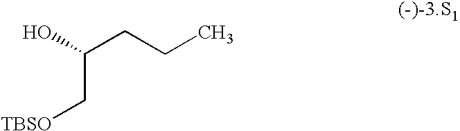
[TBSO]CC(O)CCC
